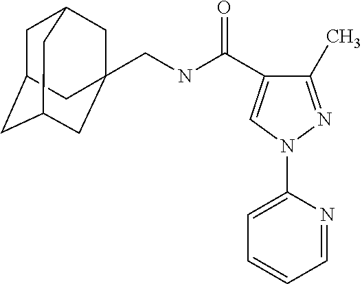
C1C2CC3CC(CNC(C4=CN(C5=CC=CC=N5)N=C4C)=O)(CC1C3)C2
